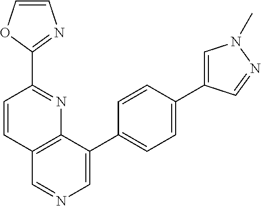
C12=C(C(C3=CC=C(C4=CN(C)N=C4)C=C3)=CN=C1)N=C(C1=NC=CO1)C=C2
